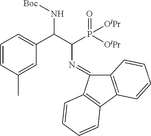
C1=CC(C)=CC(C(C(P([OiPr])(=O)[OiPr])N=C2C3=C(C4=C2C=CC=C4)C=CC=C3)N[Boc])=C1
